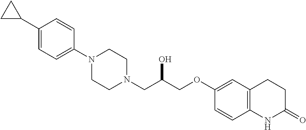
C1(C2CC2)=CC=C(N2CCN(CC(COC3=CC4=C(C=C3)NC(=O)CC4)O)CC2)C=C1
